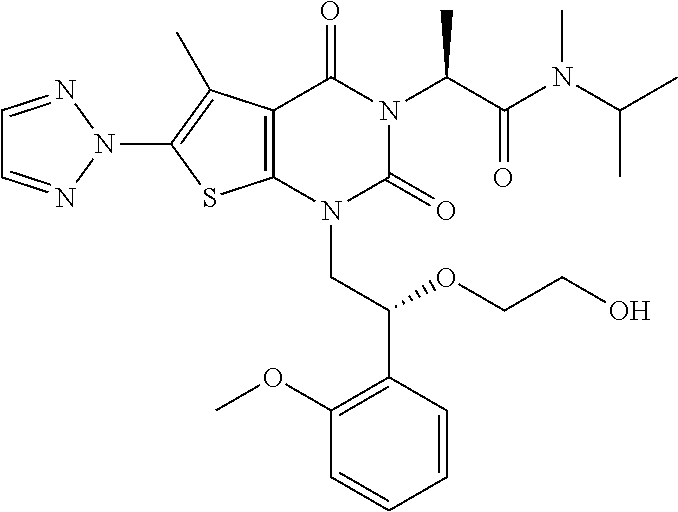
C12=C(N(CC(C3=C(OC)C=CC=C3)OCCO)C(=O)N(C(C(N(C(C)C)C)=O)C)C1=O)SC(N1N=CC=N1)=C2C
